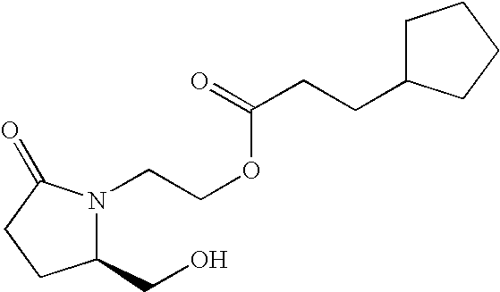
C1(CO)N(CCOC(=O)CCC2CCCC2)C(=O)CC1
